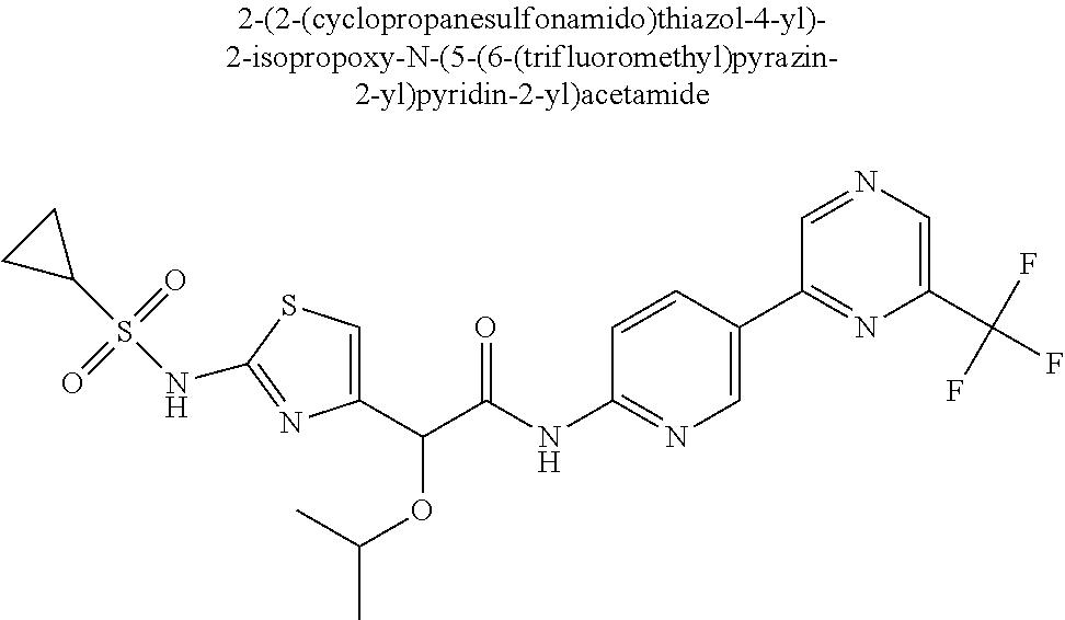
C1(C(C(NC2=NC=C(C3=NC(C(F)(F)F)=CN=C3)C=C2)=O)OC(C)C)=CSC(NS(C2CC2)(=O)=O)=N1
